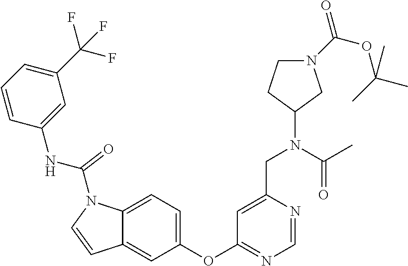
C1(CN(C(=O)C)C2CCN(C(OC(C)(C)C)=O)C2)=CC(OC2=CC=C3C(=C2)C=CN3C(NC2=CC(C(F)(F)F)=CC=C2)=O)=NC=N1
